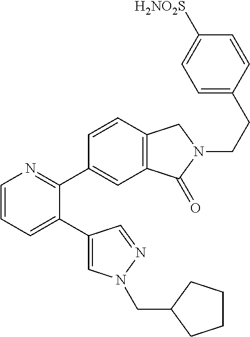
C1=CC=C(C2=CN(CC3CCCC3)N=C2)C(C2=CC3=C(C=C2)CN(CCC2=CC=C([H2NO2S])C=C2)C3=O)=N1
